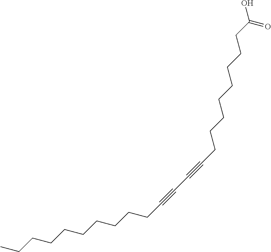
C(CCCCCCCCC#CC#CCCCCCCCCC(O)=O)C
